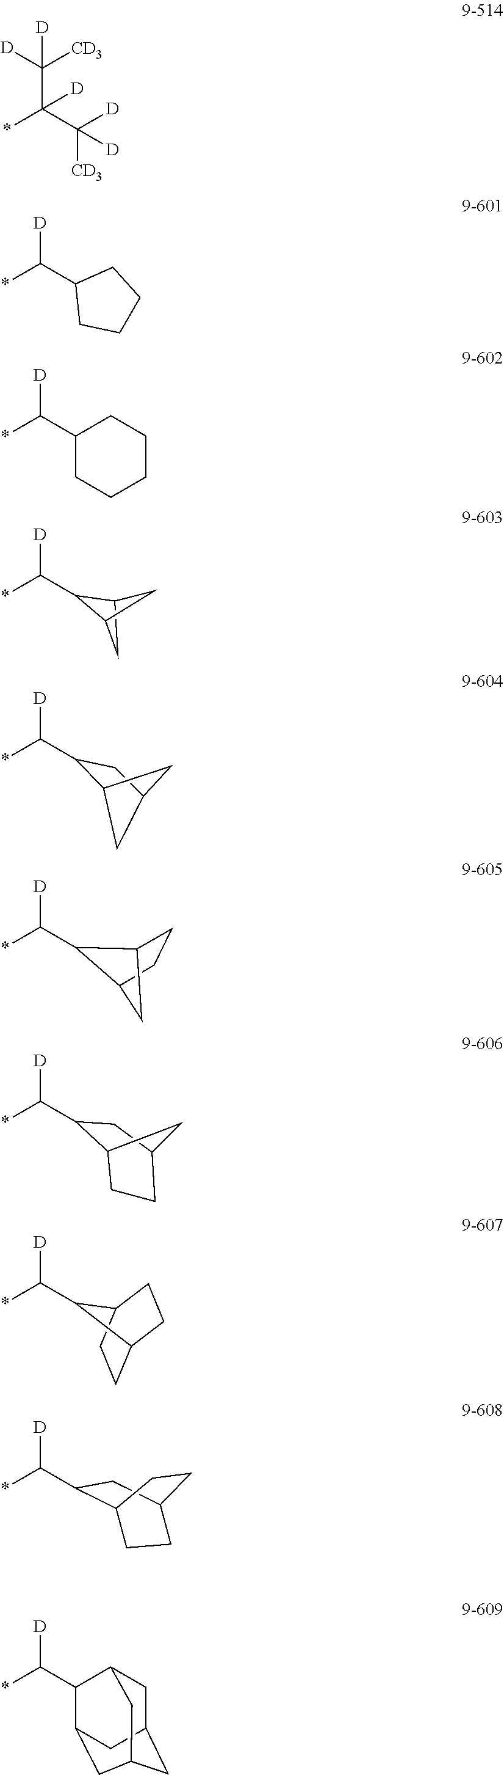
*C([D])C1C2CC1C2.*C([D])C1C2CC(C1)C2.*C(C([D])([CD3])[D])([D])C([D])([CD3])[D].*C(C1CCCC1)[D].*C(C1CCCCC1)[D].*C([D])C1C2CCC1C2.*C([D])C1CC2CC1CC2.*C([D])C1C2CCC1CC2.*C([D])C1CC2CCC1CC2.*C([D])C1C2CC3CC(CC1C3)C2
